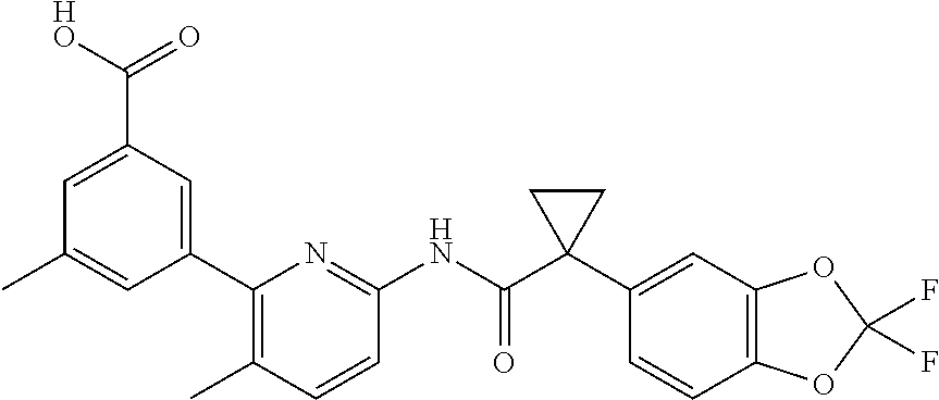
C1(C2=CC(C(=O)[HO])=CC(C)=C2)=C(C)C=CC(NC(C2(C3=CC4=C(C=C3)OC(F)(F)O4)CC2)=O)=N1
